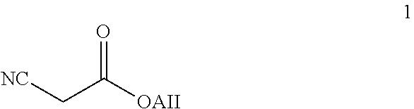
O=C(C[NC])[OAII]
